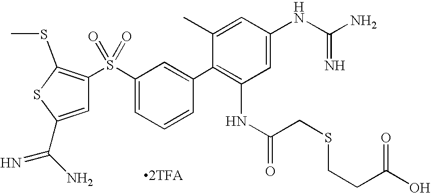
C1(C2=C(NC(CSCCC(=O)O)=O)C=C(NC(N)=N)C=C2C)=CC(S(C2=C(SC)SC(C(N)=N)=C2)(=O)=O)=CC=C1.[2TFA]
